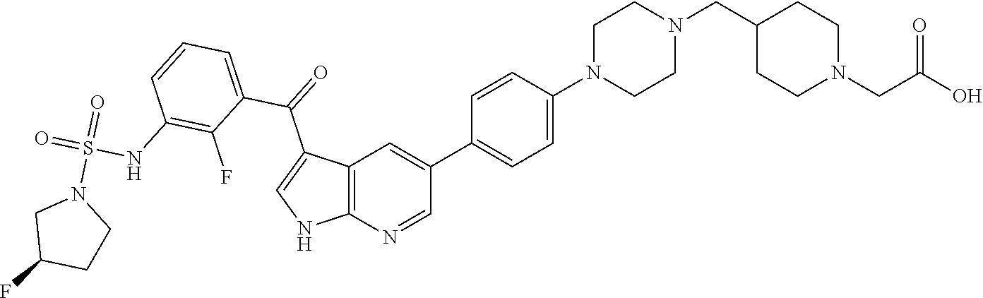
C12=C(N=CC(C3=CC=C(N4CCN(CC5CCN(CC(O)=O)CC5)CC4)C=C3)=C1)NC=C2C(=O)C1=CC=CC(NS(=O)(N2CC(F)CC2)=O)=C1F
